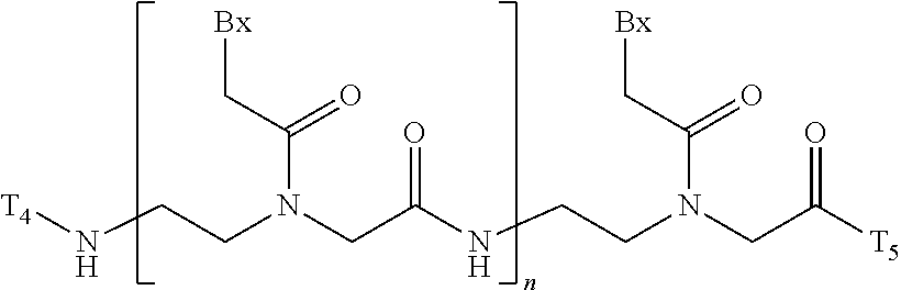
[T4]NCCN(CC(=O)NCCN(C(C[Bx])=O)CC(=O)[T5])C(=O)C[Bx]
